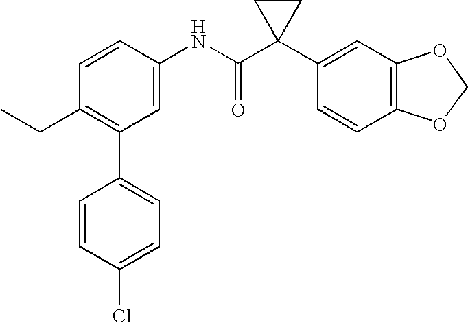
C1(C2=C(CC)C=CC(NC(C3(C4=CC5=C(C=C4)OCO5)CC3)=O)=C2)=CC=C(Cl)C=C1
